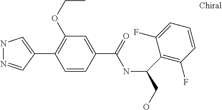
C1(C2=CNN=C2)=C(OCC)C=C(C(=O)NC(CO)C2=C(F)C=CC=C2F)C=C1
